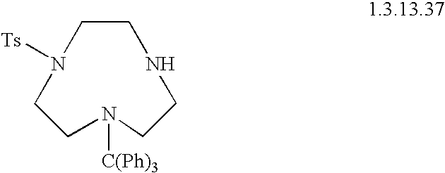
C1CNCCN([C(Ph)3])CCN1[Ts]
